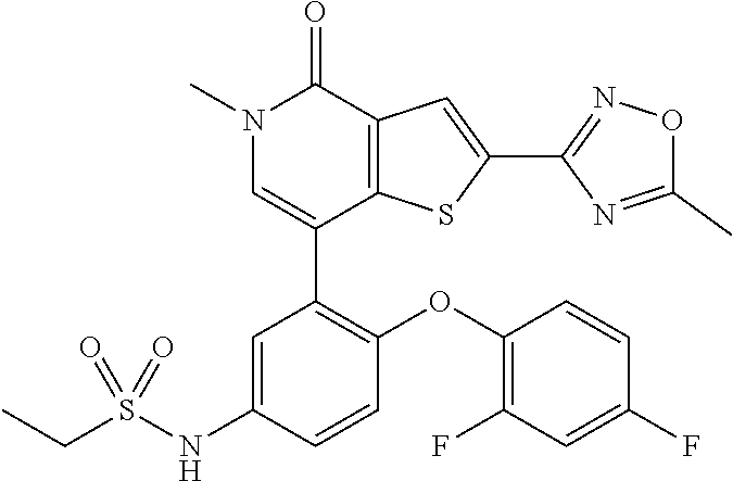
N1(C)C=C(C2=C(OC3=C(F)C=C(F)C=C3)C=CC(NS(CC)(=O)=O)=C2)C2=C(C1=O)C=C(C1=NOC(C)=N1)S2
